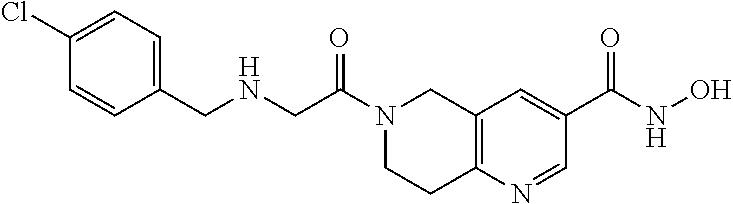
C12=C(N=CC(C(NO)=O)=C1)CCN(C(CNCC1=CC=C(Cl)C=C1)=O)C2
